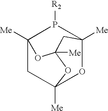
C12([Me])CC3([Me])OC([Me])(P1[R2])CC([Me])(O2)O3
